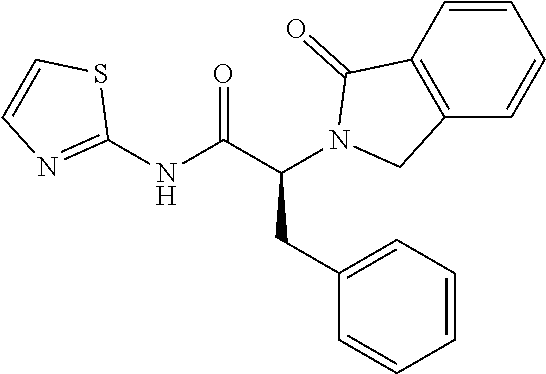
C1(NC(C(CC2=CC=CC=C2)N2C(=O)C3=C(C=CC=C3)C2)=O)=NC=CS1
